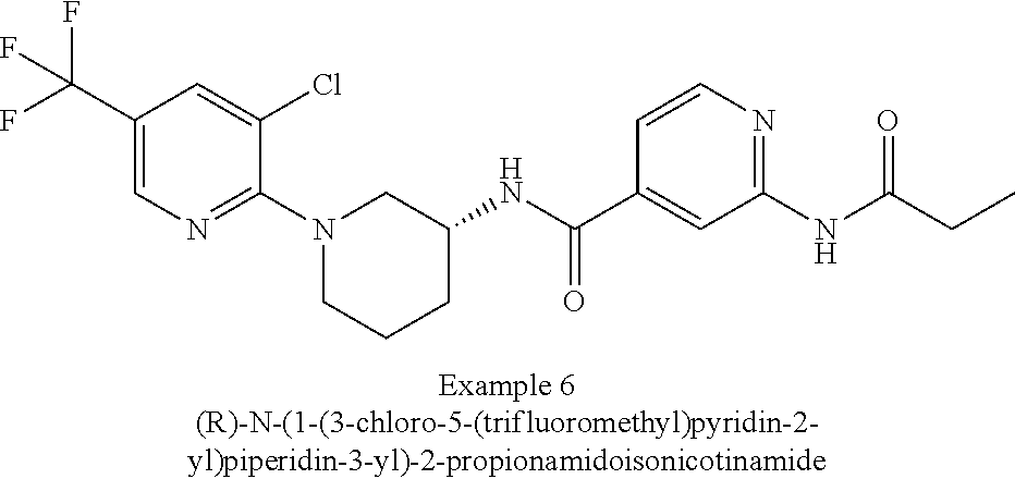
C1(C(F)(F)F)=CN=C(N2CCCC(NC(C3=CC(NC(CC)=O)=NC=C3)=O)C2)C(Cl)=C1
